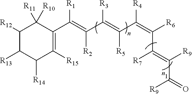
C1([R12])C([R13])C([R14])C([R15])=C(C(=C(C(=C(C([R4])=C(C([R7])=C(C([R9])=O)[R9])[R6])[R5])[R3])[R2])[R1])C1([R11])[R10]
